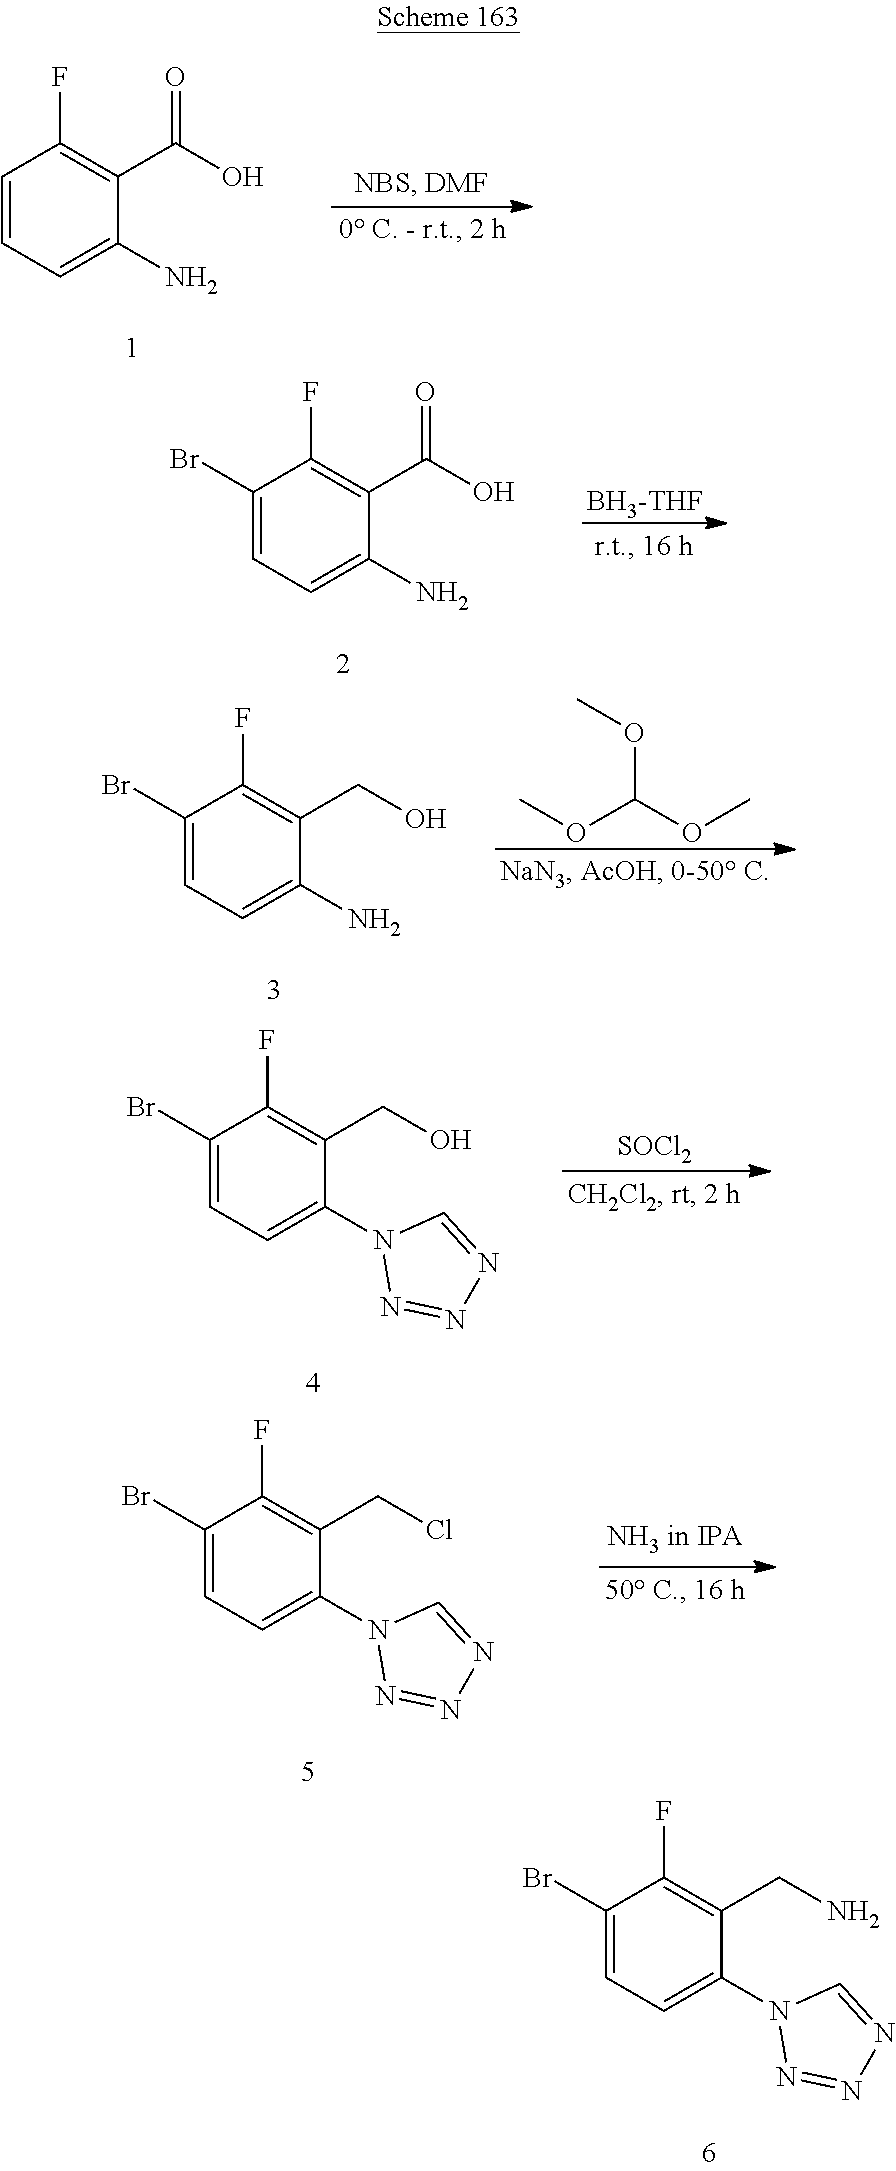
C1(N2N=NN=C2)=CC=C(Br)C(F)=C1CN.C1(N)=CC=CC(F)=C1C(O)=O.C1(N)=CC=C(Br)C(F)=C1C(O)=O.[BH3-THF].COC(OC)OC.C1(N)=CC=C(Br)C(F)=C1CO.C1(N2N=NN=C2)=CC=C(Br)C(F)=C1CO.[SOCl2].C1(N2N=NN=C2)=CC=C(Br)C(F)=C1CCl
